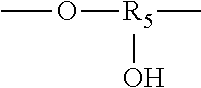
CO[R5](C)O
